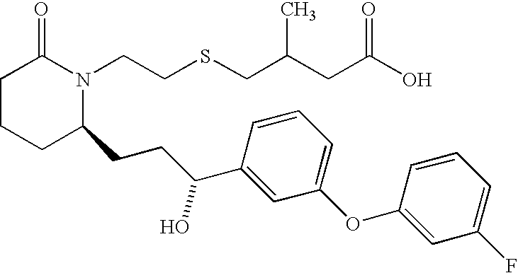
C1CCC(CCC(C2=CC(OC3=CC(F)=CC=C3)=CC=C2)O)N(CCSCC(CC(O)=O)C)C1=O
